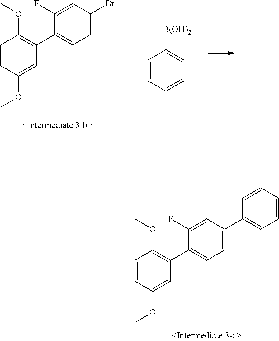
C1=CC=CC=C1[B(OH)2].C1=CC(OC)=CC(C2=CC=C(Br)C=C2F)=C1OC.C1=CC(OC)=CC(C2=CC=C(C3=CC=CC=C3)C=C2F)=C1OC
